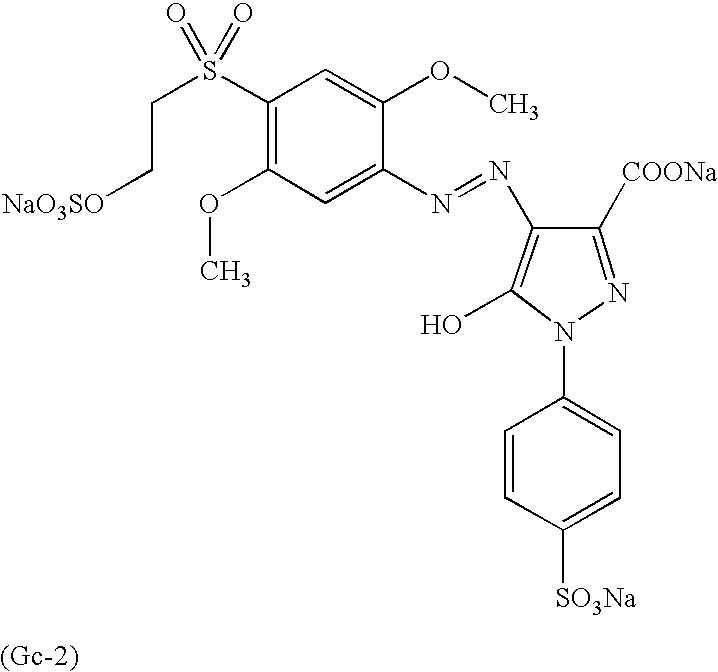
C1(S(CC[NaO3SO])(=O)=O)=C(OC)C=C(N=NC2=C(O)N(C3=CC=C([SO3Na])C=C3)N=C2[COONa])C(OC)=C1
